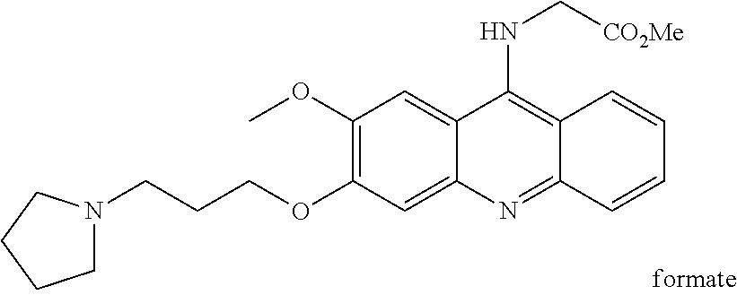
C1(OC)=C(OCCCN2CCCC2)C=C2C(=C1)C(NC[CO2Me])=C1C(=N2)C=CC=C1
